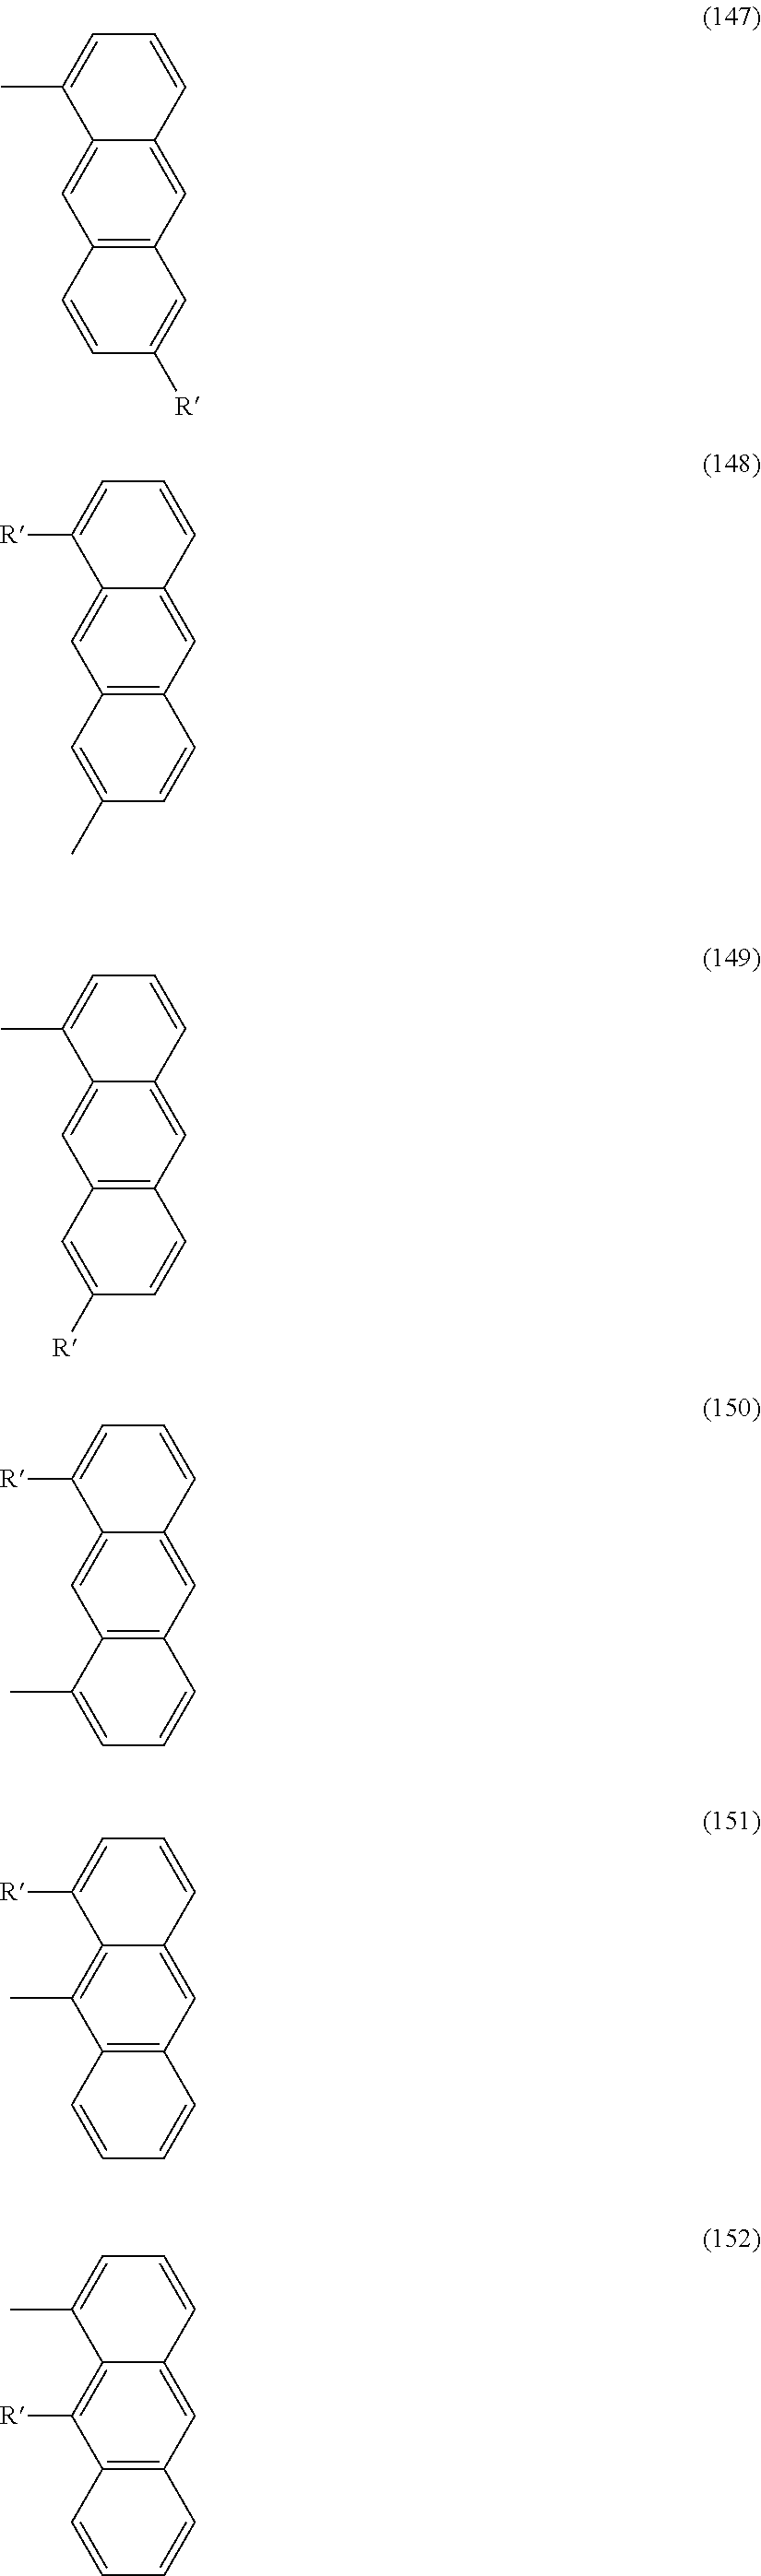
C12=CC3=C(C=C1C(C)=CC=C2)C=CC([R])=C3.C12=CC3=C(C=C1C([R])=CC=C2)C=C(C)C=C3.C12=CC3=C(C=C1C(C)=CC=C2)C=C([R])C=C3.C12=CC3=C(C=C1C([R])=CC=C2)C(C)=CC=C3.C12=CC3=C(C(C)=C1C([R])=CC=C2)C=CC=C3.C12=CC3=C(C([R])=C1C(C)=CC=C2)C=CC=C3
